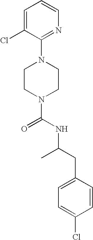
N1(C(NC(C)CC2=CC=C(Cl)C=C2)=O)CCN(C2=NC=CC=C2Cl)CC1
